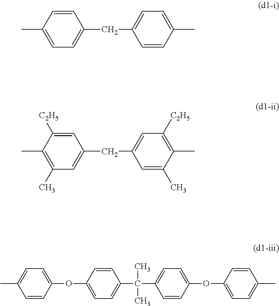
C1=C(CC2=CC=C(C)C=C2)C=CC(C)=C1.C1=C(CC2=CC(C)=C(C)C([C2H5])=C2)C=C(C)C(C)=C1[C2H5].C1(C)=CC=C(OC2=CC=C(C(C3=CC=C(OC4=CC=C(C)C=C4)C=C3)(C)C)C=C2)C=C1
